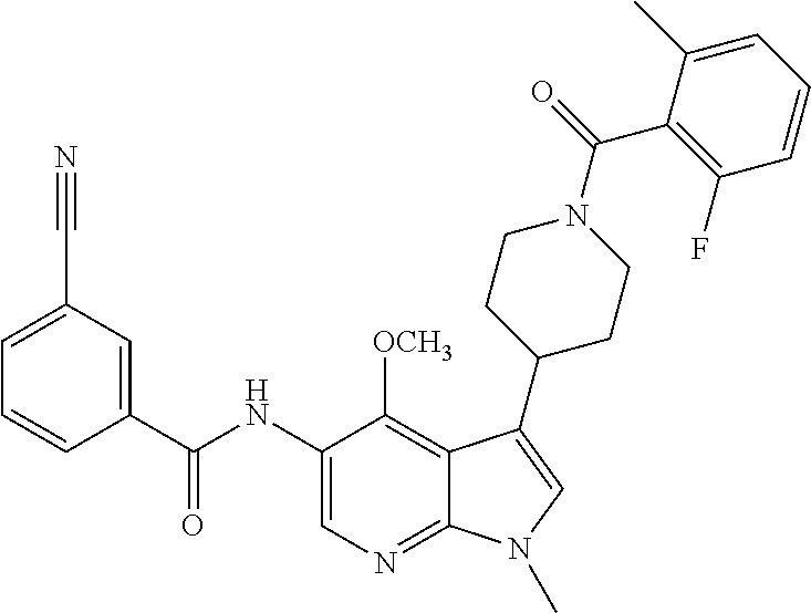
C1=C(C#N)C=C(C(NC2=CN=C3C(=C2[OCH3])C(C2CCN(C(=O)C4=C(F)C=CC=C4C)CC2)=CN3C)=O)C=C1
